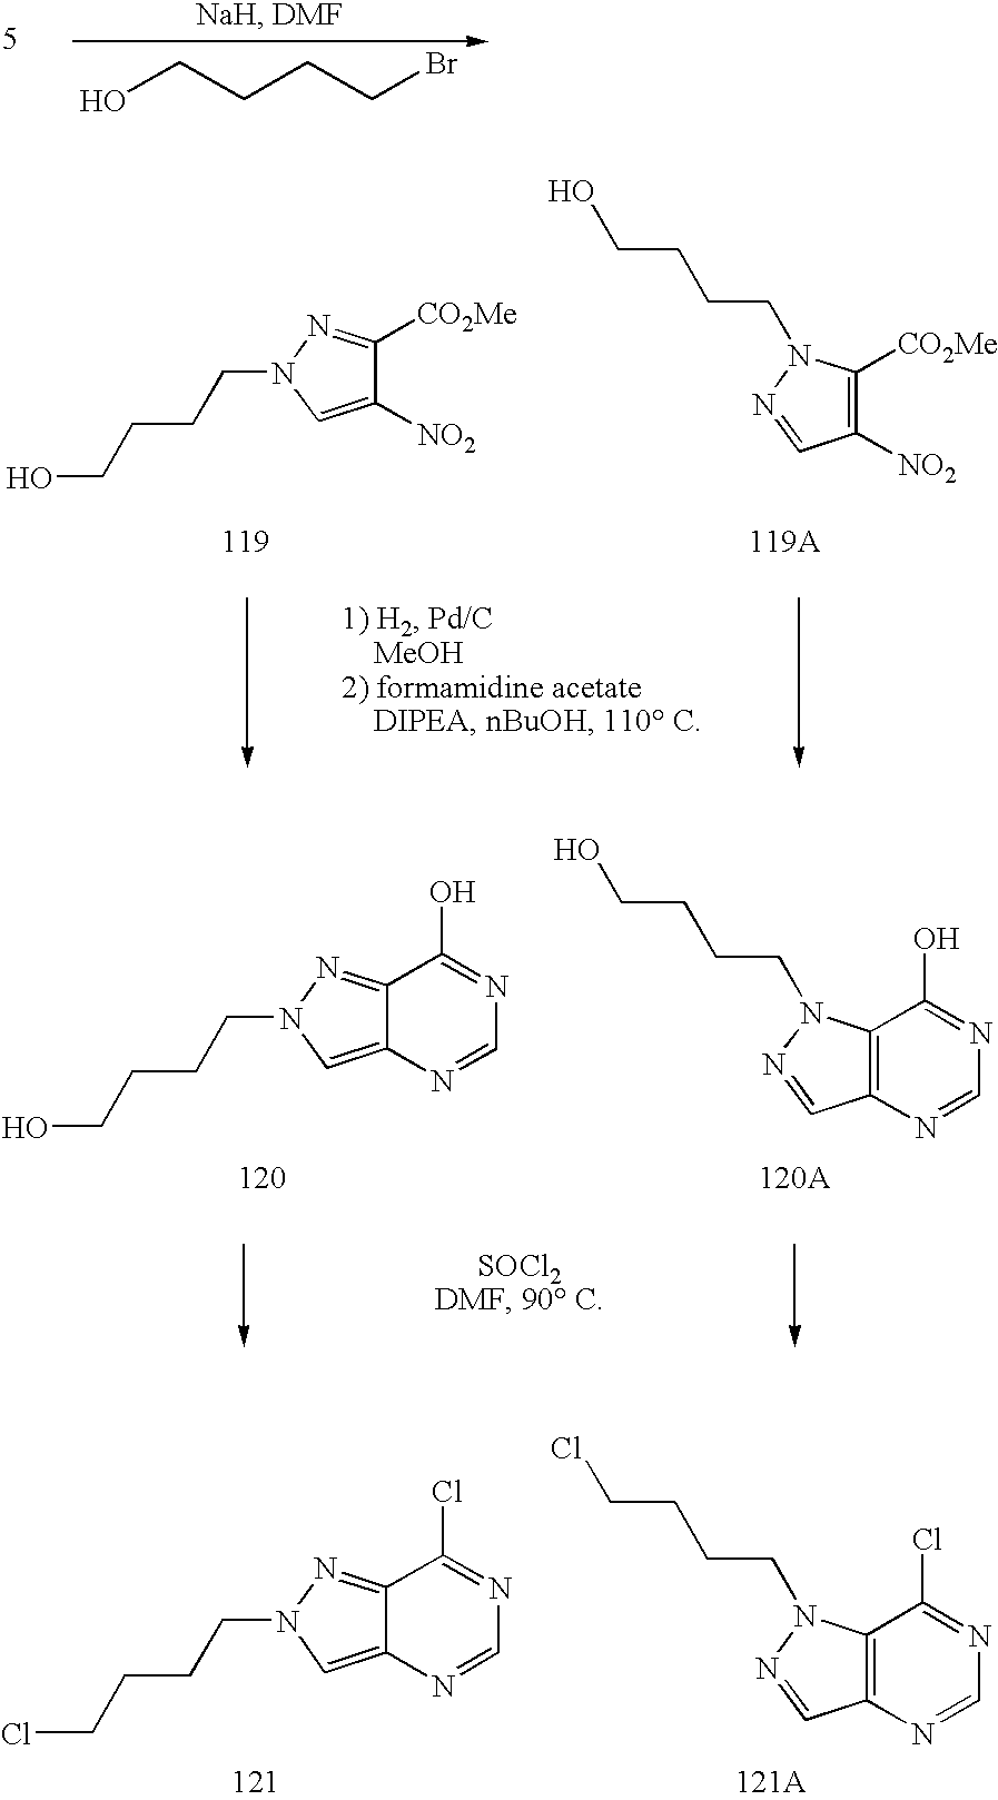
C12=CN(CCCCO)N=C1C(O)=NC=N2.C12=C(C(O)=NC=N1)N(CCCCO)N=C2.C12=C(C(Cl)=NC=N1)N(CCCCCl)N=C2.C12=CN(CCCCCl)N=C1C(Cl)=NC=N2.OCCCCBr.C1([NO2])=C([CO2Me])N(CCCCO)N=C1.C1([NO2])=CN(CCCCO)N=C1[CO2Me]
